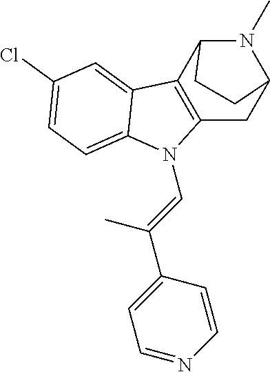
C12=C(C3N(C)C(C1)CC3)C1=CC(Cl)=CC=C1N2C=C(C)C1=CC=NC=C1
